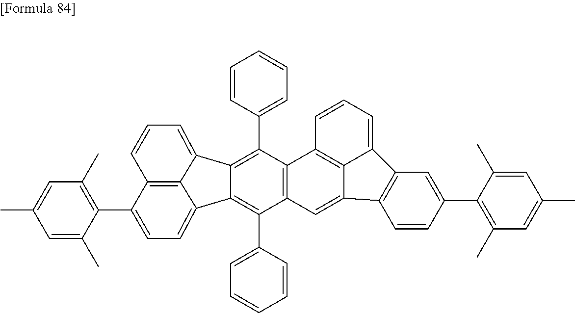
C12=C(C3=CC=CC=C3)C3=C(C(C4=CC=CC=C4)=C1C1=CC=C(C4=C(C)C=C(C)C=C4C)C4=C1C2=CC=C4)C=C1C2=C3C=CC=C2C2=C1C=CC(C1=C(C)C=C(C)C=C1C)=C2
